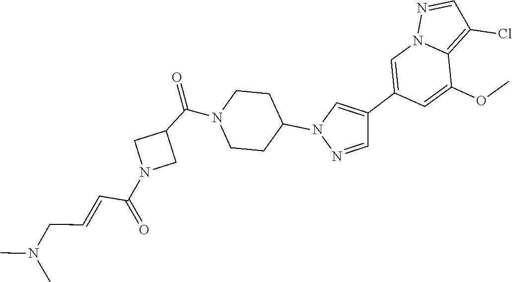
C(C=CC(N1CC(C(N2CCC(N3N=CC(C4=CN5N=CC(Cl)=C5C(OC)=C4)=C3)CC2)=O)C1)=O)N(C)C
